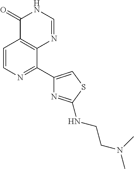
C1=CN=C(C2=CSC(NCCN(C)C)=N2)C2=C1C(=O)NC=N2
